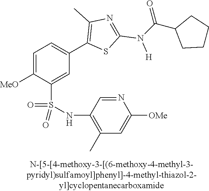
C1=C([MeO])C(S(NC2=C(C)C=C([OMe])N=C2)(=O)=O)=CC(C2=C(C)N=C(N([H])C(C3CCCC3)=O)S2)=C1
